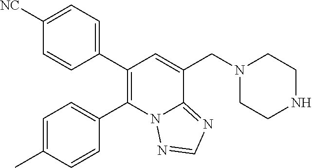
C1([NC])=CC=C(C2=C(C3=CC=C(C)C=C3)N3C(=NC=N3)C(CN3CCNCC3)=C2)C=C1
